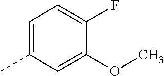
C1=C(C)C=C(OC)C(F)=C1
